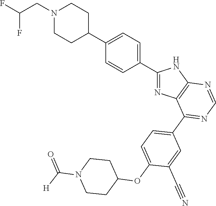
C1(C2=CC=C(C3CCN(CC(F)F)CC3)C=C2)=NC2=C(N1)N=CN=C2C1=CC=C(OC2CCN(C([H])=O)CC2)C(C#N)=C1
